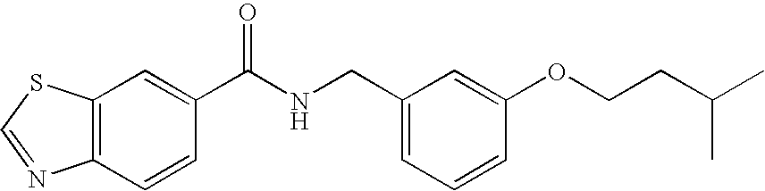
C12=C(C=C(C(NCC3=CC=CC(OCCC(C)C)=C3)=O)C=C1)SC=N2
